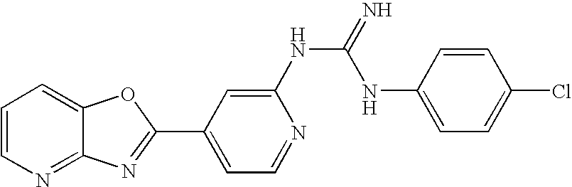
C12=NC=CC=C1OC(C1=CC=NC(NC(=N)NC3=CC=C(Cl)C=C3)=C1)=N2
